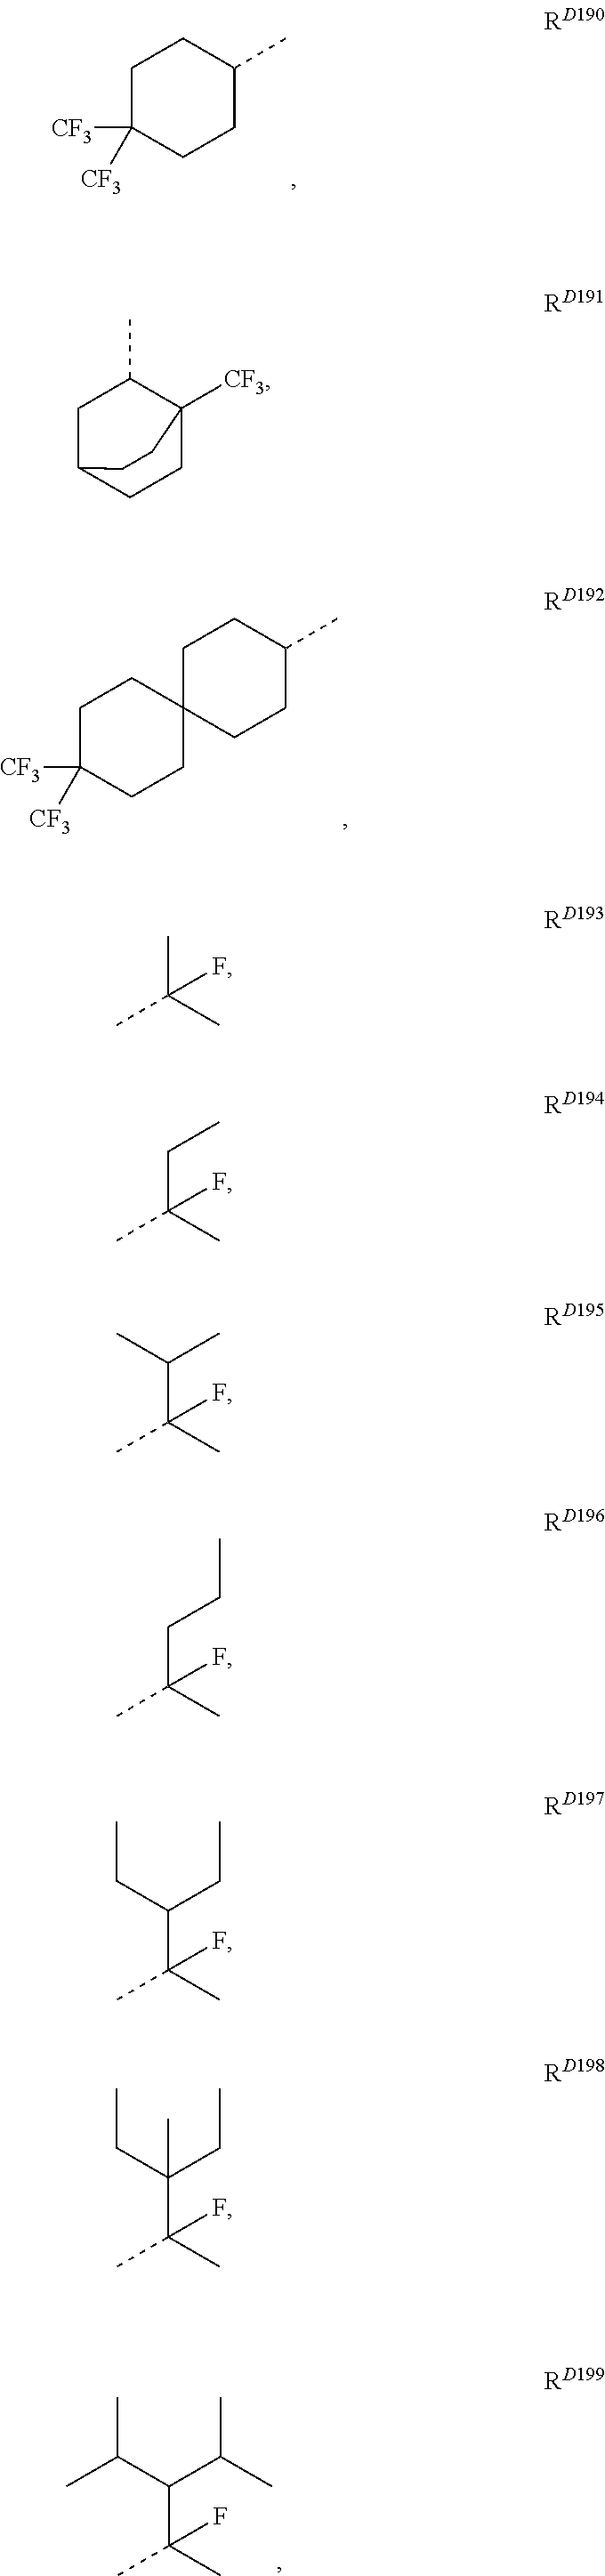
C1C([CF3])([CF3])CCC(C)C1.C1C([CF3])([CF3])CCC2(C1)CCC(C)CC2.CC(C)(C(C(C)C)C(C)C)F.CC(C)(C)F.CC(C)(CC)F.CC(C)(C(C)C)F.CC(C)(CCC)F.CC(C)(C(CC)CC)F.CC(C)(C(CC)(CC)C)F.C1C2CCC([CF3])(C1C)CC2
